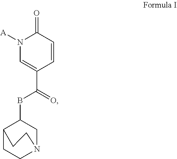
B(C1C2CCN(C1)CC2)C(C1=CN([A])C(=O)C=C1)=O
